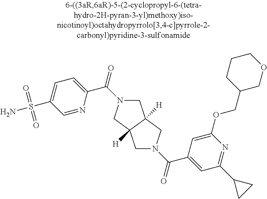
C1=NC(C(N2CC3([H])C([H])(C2)CN(C(=O)C2=CC(C4CC4)=NC(OCC4COCCC4)=C2)C3)=O)=CC=C1S(N)(=O)=O
